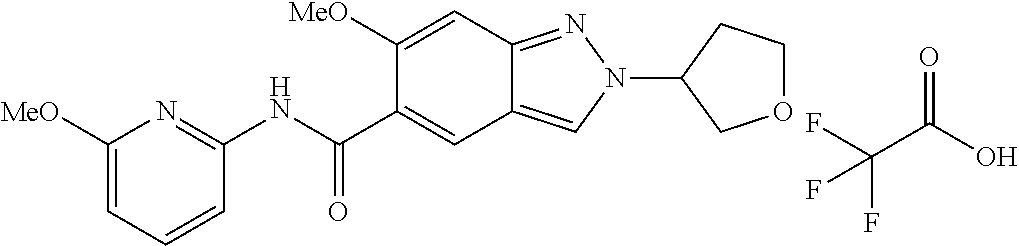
C12=NN(C3COCC3)C=C1C=C(C(=O)NC1=NC([MeO])=CC=C1)C([MeO])=C2.C(C(F)(F)F)(O)=O
